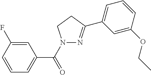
C1=CC=C(C(=O)N2N=C(C3=CC=CC(OCC)=C3)CC2)C=C1F
